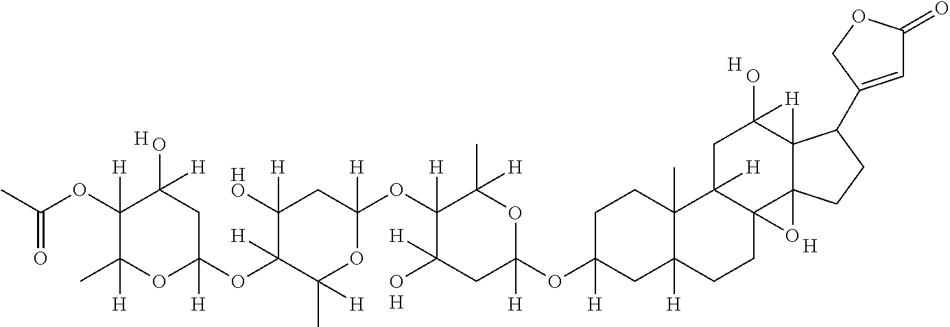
[H].[H].C1(OC2([H])C(O)([H])CC(OC3([H])CC4([H])C(C)(CC3)C3([H])C5(CC4)C4(C6(C(O)(C3)[H]6)C(C3=CC(=O)OC3)CC4)O5)([H])OC2(C)[H])([H])OC(C)([H])C(OC2([H])CC(O)([H])C(OC(C)=O)([H])C(C)([H])O2)([H])C([HO])([H])C1.[H].[H]
